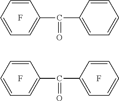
C1=CC=CC=C1C(=O)C1=CC=CC=C1.F.C1=CC=CC=C1C(=O)C1=CC=CC=C1.F.F
